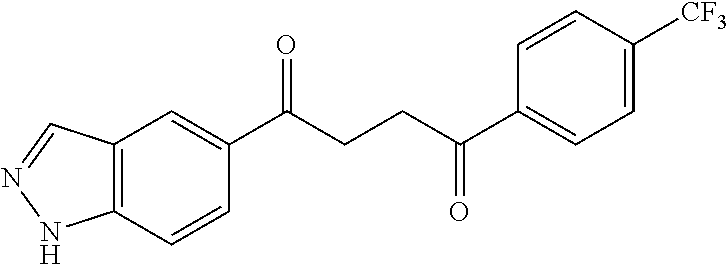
C1(C(CCC(C2=CC=C([CF3])C=C2)=O)=O)=CC2=C(C=C1)NN=C2
